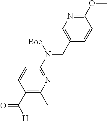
C1(CN(C2=NC(C)=C(C([H])=O)C=C2)[Boc])=CN=C(OC)C=C1
